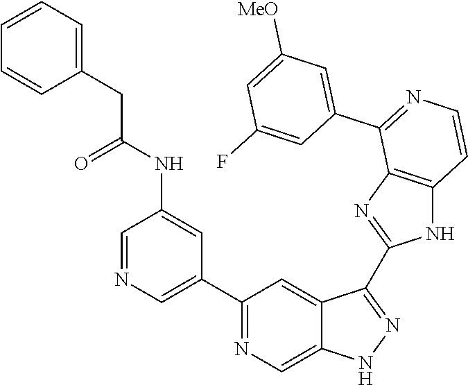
C1(C2=CN=CC(NC(CC3=CC=CC=C3)=O)=C2)=NC=C2C(=C1)C(C1=NC3=C(N1)C=CN=C3C1=CC([MeO])=CC(F)=C1)=NN2
